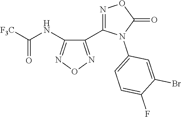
C1(C2=NOC(=O)N2C2=CC=C(F)C(Br)=C2)=NON=C1NC([F3C])=O
